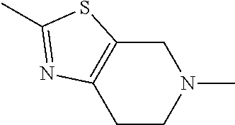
C1C2=C(CCN1C)N=C(C)S2
